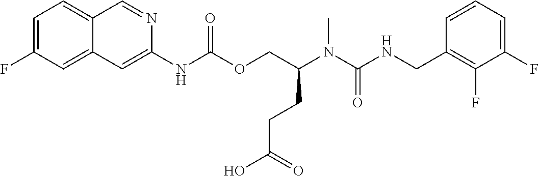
C1=CC(CNC(N(C(COC(NC2=CC3=CC(F)=CC=C3C=N2)=O)CCC(O)=O)C)=O)=C(F)C(F)=C1
